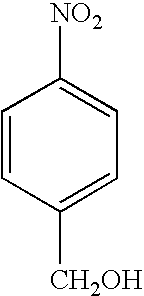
C1=CC([CH2OH])=CC=C1[NO2]
